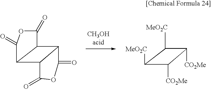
C1([MeO2C])C([MeO2C])C([CO2Me])C1[CO2Me].C12C(C3C1C(=O)OC3=O)C(=O)OC2=O
